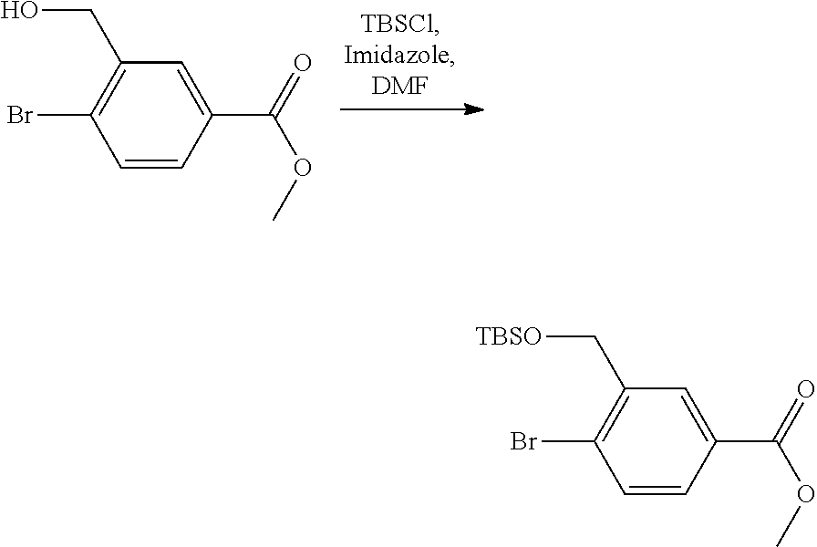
C1=CC(C(=O)OC)=CC(CO)=C1Br.C1=CC(C(=O)OC)=CC(C[TBSO])=C1Br
